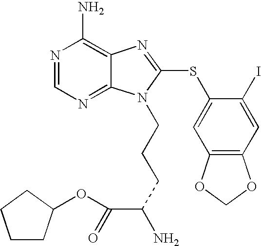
C1CC(OC(=O)C(CCCN2C3=NC=NC(N)=C3N=C2SC2=CC3=C(C=C2I)OCO3)N)CC1
